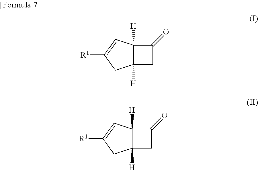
C12([H])C([H])(C=C([R1])C1)C(=O)C2.C12([H])C([H])(C=C([R1])C1)C(=O)C2
